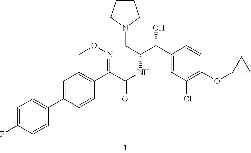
C1=C(F)C=CC(C2=CC3=C(C(C(NC(C(C4=CC(Cl)=C(OC5CC5)C=C4)O)CN4CCCC4)=O)=NOC3)C=C2)=C1
